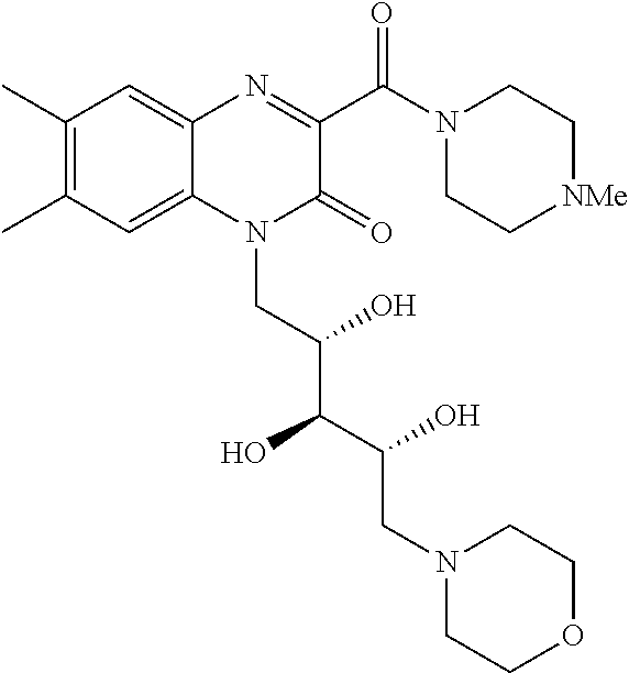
C1(C)=C(C)C=C2C(=C1)N=C(C(N1CC[NMe]CC1)=O)C(=O)N2CC(C(C(CN1CCOCC1)O)O)O
